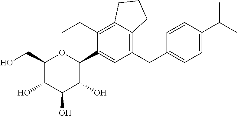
C1(CO)C(O)C(O)C(O)C(C2=CC(CC3=CC=C(C(C)C)C=C3)=C3C(=C2CC)CCC3)O1
